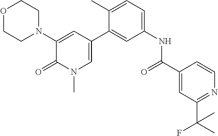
O1CCN(C2=CC(C3=CC(NC(C4=CC(C(C)(F)C)=NC=C4)=O)=CC=C3C)=CN(C)C2=O)CC1
